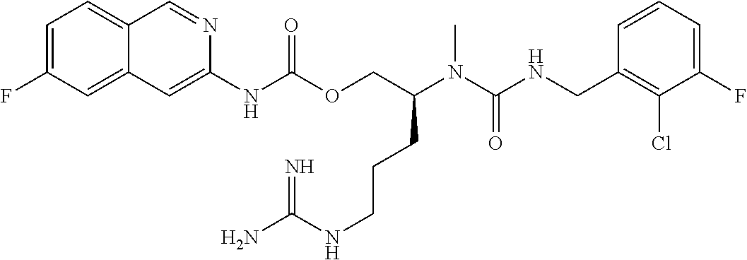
C1=CC(CNC(N(C(COC(NC2=CC3=CC(F)=CC=C3C=N2)=O)CCCNC(N)=N)C)=O)=C(Cl)C(F)=C1
